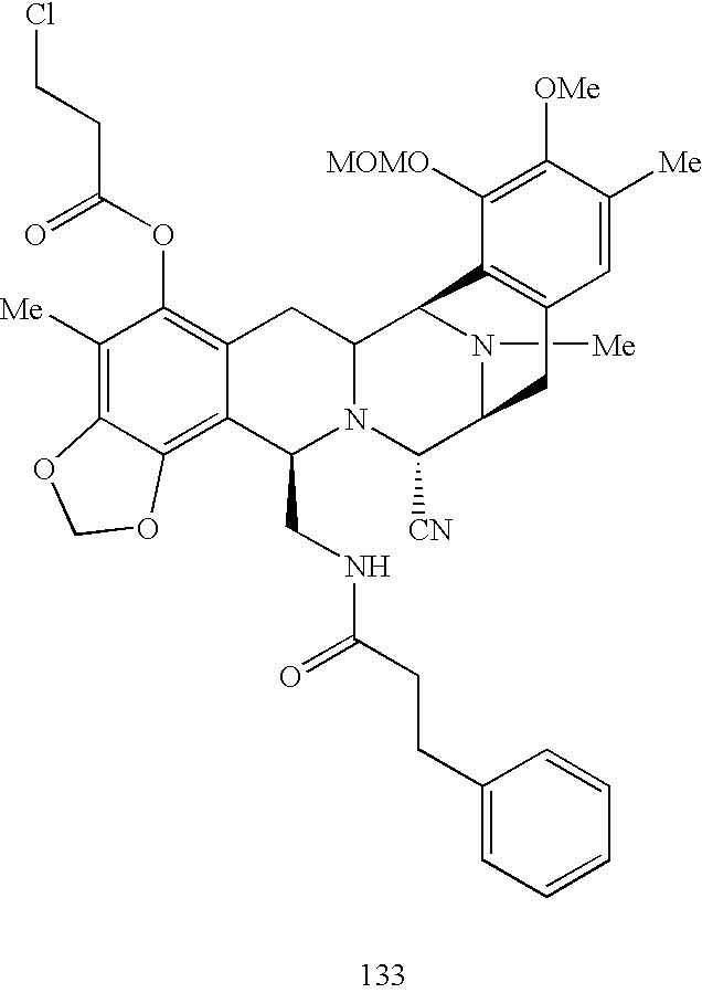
C1([Me])=C2C(=C3C(=C1OC(CCCl)=O)CC1N(C3CNC(=O)CCC3=CC=CC=C3)C([CN])C3N([Me])C1C1=C(C3)C=C([Me])C([OMe])=C1[MOMO])OCO2
